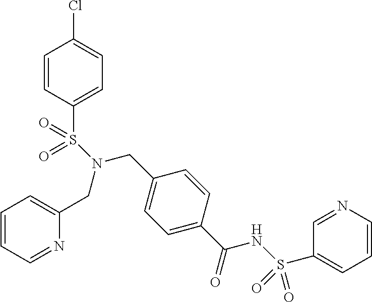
C1=CC(S(=O)(=O)N(CC2=CC=C(C(=O)NS(C3=CC=CN=C3)(=O)=O)C=C2)CC2=CC=CC=N2)=CC=C1Cl
